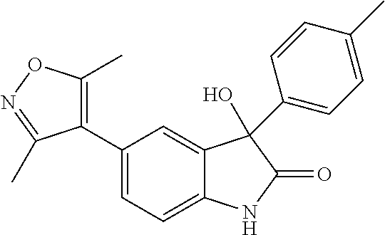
C1=C(C2=C(C)ON=C2C)C=C2C(=C1)NC(=O)C2(O)C1=CC=C(C)C=C1
